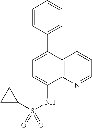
C1=CC=C(C2=CC=C(NS(=O)(C3CC3)=O)C3=C2C=CC=N3)C=C1
